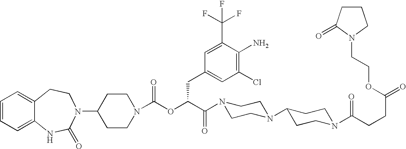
C1=CC=C2C(=C1)CCN(C1CCN(C(OC(C(N3CCN(C4CCN(C(CCC(=O)OCCN5C(=O)CCC5)=O)CC4)CC3)=O)CC3=CC(Cl)=C(N)C(C(F)(F)F)=C3)=O)CC1)C(=O)N2
